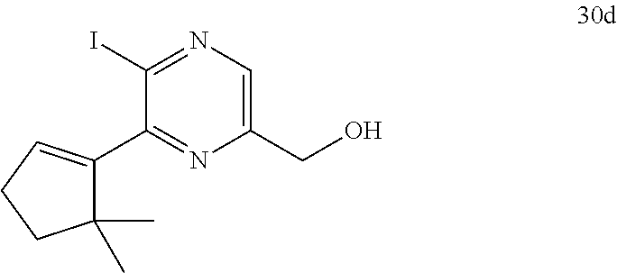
C1(CO)=CN=C(I)C(C2=CCCC2(C)C)=N1
